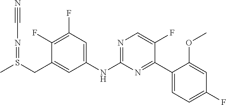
C1(NC2=NC=C(F)C(C3=CC=C(F)C=C3OC)=N2)=CC(F)=C(F)C(CS(C)=NC#N)=C1
